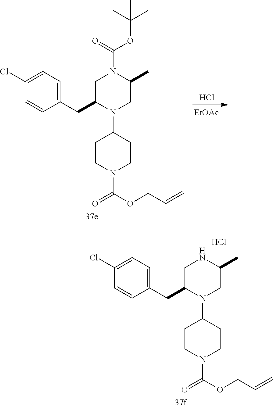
Cl.[EtOAc].C1C(C)N(C(=O)OC(C)(C)C)CC(CC2=CC=C(Cl)C=C2)N1C1CCN(C(=O)OCC=C)CC1.C1C(C)NCC(CC2=CC=C(Cl)C=C2)N1C1CCN(C(=O)OCC=C)CC1.Cl
